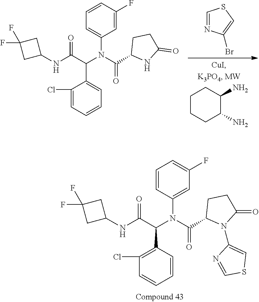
C1CCC(N)C(N)C1.C1=NC(Br)=CS1.C1=C(Cl)C(C(C(NC2CC(F)(F)C2)=O)N(C(C2NC(=O)CC2)=O)C2=CC=CC(F)=C2)=CC=C1.C1=CC=CC(C(C(NC2CC(F)(F)C2)=O)N(C(C2N(C3=CSC=N3)C(=O)CC2)=O)C2=CC(F)=CC=C2)=C1Cl
